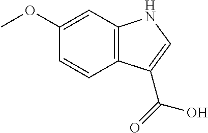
C1(OC)=CC2=C(C=C1)C(C(=O)O)=CN2
